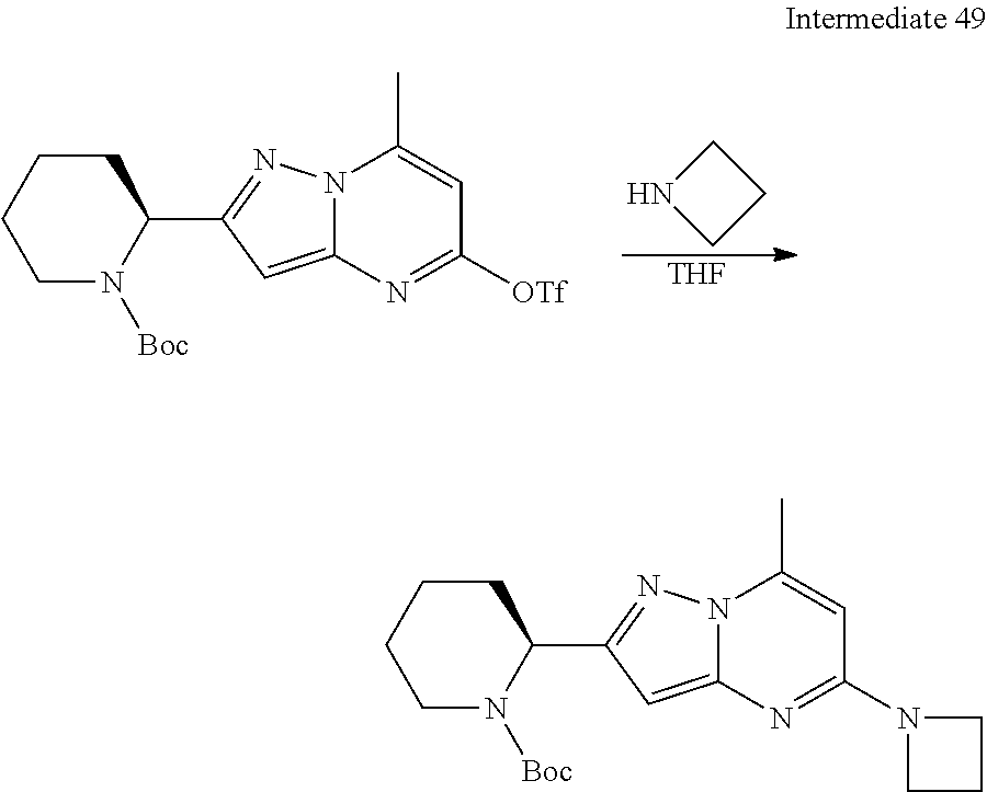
C1CCN1.[THF].C1N([Boc])C(C2=NN3C(=C2)N=C([OTf])C=C3C)CCC1.C1N([Boc])C(C2=NN3C(=C2)N=C(N2CCC2)C=C3C)CCC1
